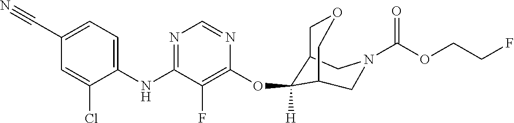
C1(NC2=NC=NC(OC3([H])C4COCC3CN(C(OCCF)=O)C4)=C2F)=CC=C(C#N)C=C1Cl
